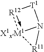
[R12]1[X1xM1]2N([T1]1)[R11]2
